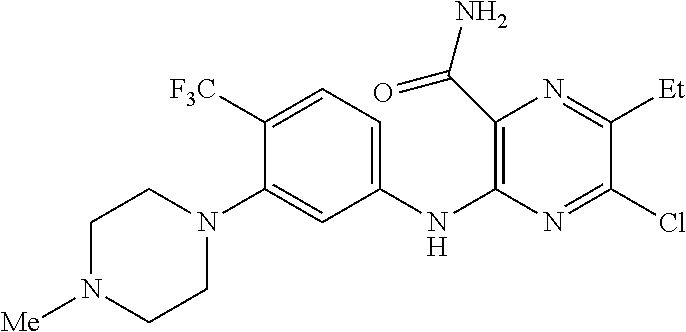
C1([F3C])=CC=C(NC2=C(C(N)=O)N=C([Et])C(Cl)=N2)C=C1N1CCN([Me])CC1
